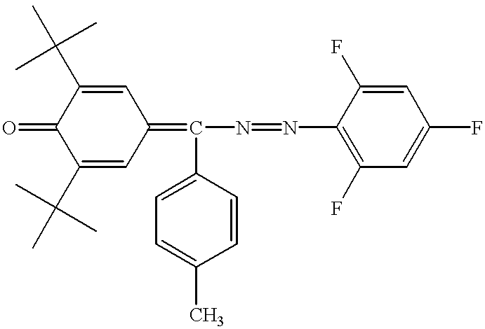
C1(C(C)(C)C)=CC(=C(N=NC2=C(F)C=C(F)C=C2F)C2=CC=C(C)C=C2)C=C(C(C)(C)C)C1=O
